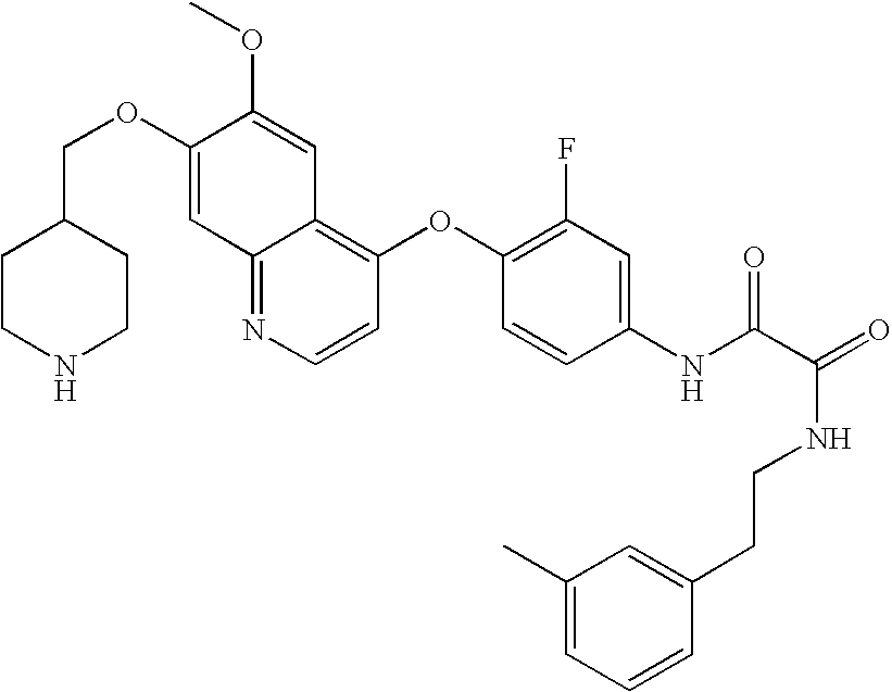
C12=NC=CC(OC3=C(F)C=C(NC(C(=O)NCCC4=CC(C)=CC=C4)=O)C=C3)=C1C=C(OC)C(OCC1CCNCC1)=C2
